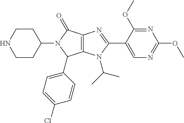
C12=C(N(C(C)C)C(C3=CN=C(OC)N=C3OC)=N1)C(C1=CC=C(Cl)C=C1)N(C1CCNCC1)C2=O
